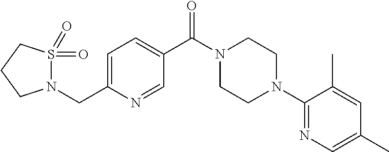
C1=C(CN2S(=O)(=O)CCC2)N=CC(C(N2CCN(C3=NC=C(C)C=C3C)CC2)=O)=C1
